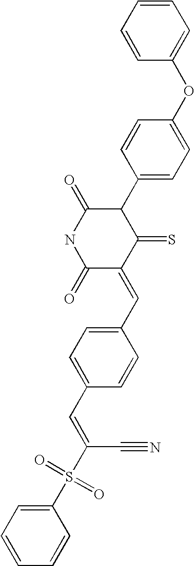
C1=CC=CC(OC2=CC=C(C3C(=O)NC(=O)C(=CC4=CC=C(C=C(C#N)S(=O)(C5=CC=CC=C5)=O)C=C4)C3=S)C=C2)=C1
